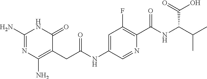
N1=CC(NC(CC2=C(N)N=C(N)NC2=O)=O)=CC(F)=C1C(=O)NC(C(=O)O)C(C)C
